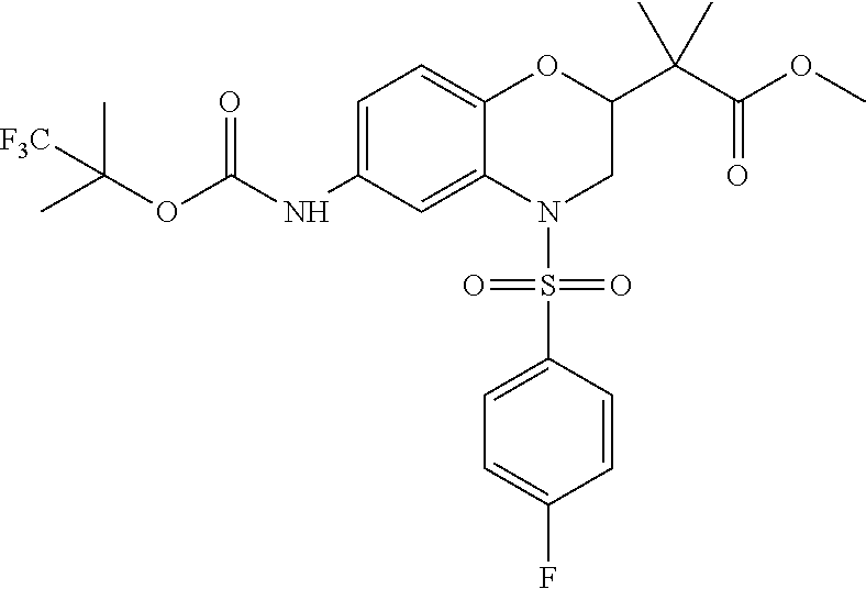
C1=C(NC(OC(C)(C)[F3C])=O)C=C2C(=C1)OC(C(C(OC)=O)(C)C)CN2S(C1=CC=C(F)C=C1)(=O)=O
